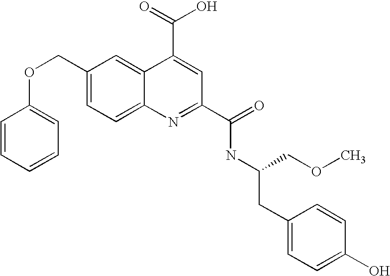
C1=CC=CC=C1OCC1=CC=C2C(=C1)C(C(=O)O)=CC(C(NC(CC1=CC=C(O)C=C1)COC)=O)=N2
